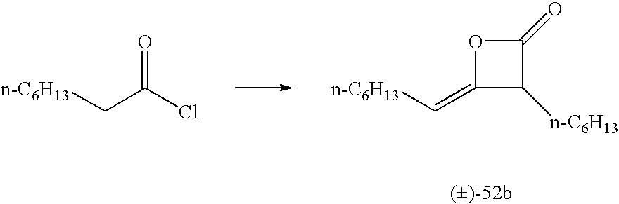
[n-C6H13]C=C1C([n-C6H13])C(=O)O1.[n-C6H13]CC(Cl)=O
